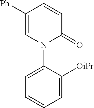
C1=C([Ph])C=CC(=O)N1C1=CC=CC=C1[OiPr]
